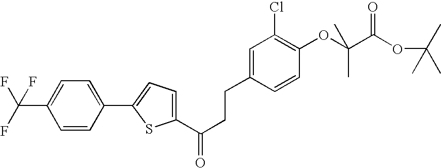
C1(C(CCC2=CC(Cl)=C(OC(C(OC(C)(C)C)=O)(C)C)C=C2)=O)=CC=C(C2=CC=C(C(F)(F)F)C=C2)S1
